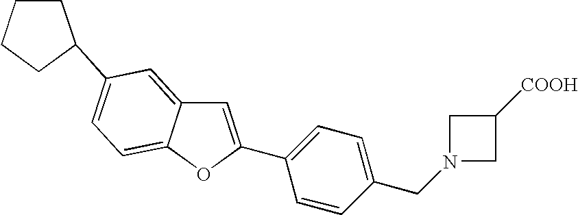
C1CCCC1C1=CC=C2C(=C1)C=C(C1=CC=C(CN3CC([COOH])C3)C=C1)O2
